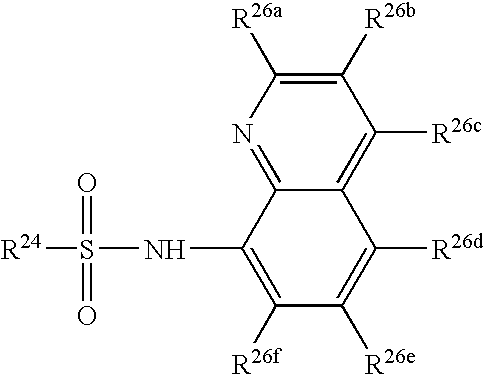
C1([R26b])=C([R26a])N=C2C(=C1[R26c])C([R26d])=C([R26e])C([R26f])=C2NS(=O)(=O)[R24]
